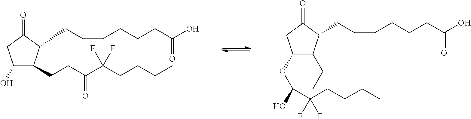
C1(O)C(CCC(C(CCCC)(F)F)=O)C(CCCCCCC(O)=O)C(=O)C1.C12C(C(CCCCCCC(O)=O)C(=O)C1)CCC(O)(C(CCCC)(F)F)O2
